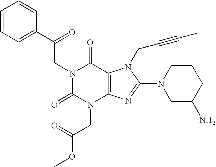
C1=CC=CC=C1C(CN1C(=O)N(CC(OC)=O)C2=C(C1=O)N(CC#CC)C(N1CC(N)CCC1)=N2)=O
